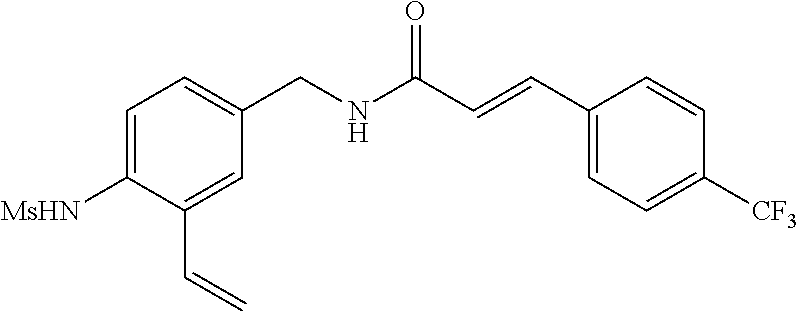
C1=C([MsHN])C(C=C)=CC(CNC(C=CC2=CC=C([CF3])C=C2)=O)=C1
